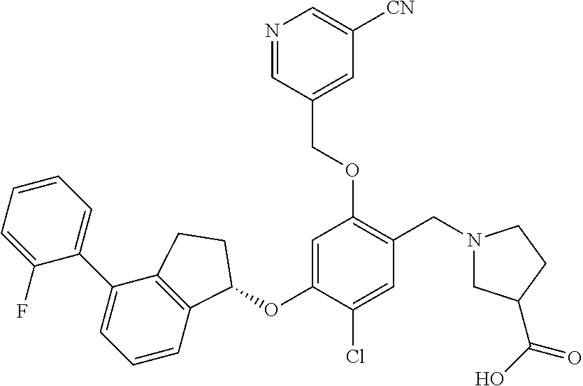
C1(F)=CC=CC=C1C1=CC=CC2=C1CCC2OC1=CC(OCC2=CC([CN])=CN=C2)=C(CN2CC(C(=O)O)CC2)C=C1Cl
